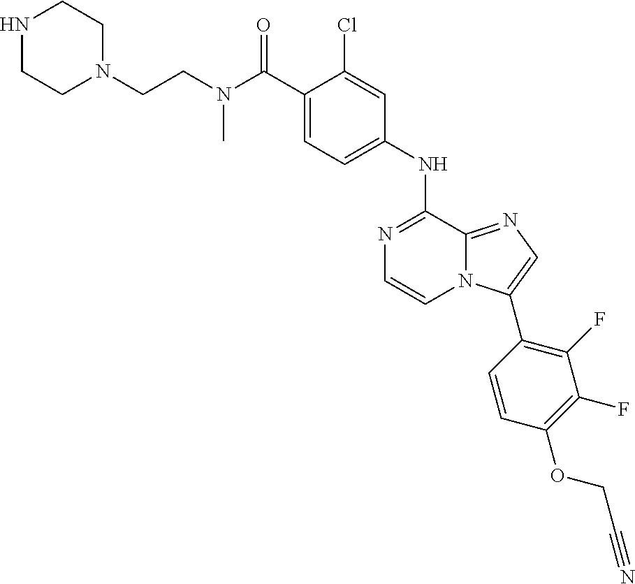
C1(NC2=NC=CN3C2=NC=C3C2=C(F)C(F)=C(OCC#N)C=C2)=CC=C(C(N(CCN2CCNCC2)C)=O)C(Cl)=C1
